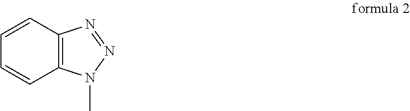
C12=C(C=CC=C1)N=NN2C
